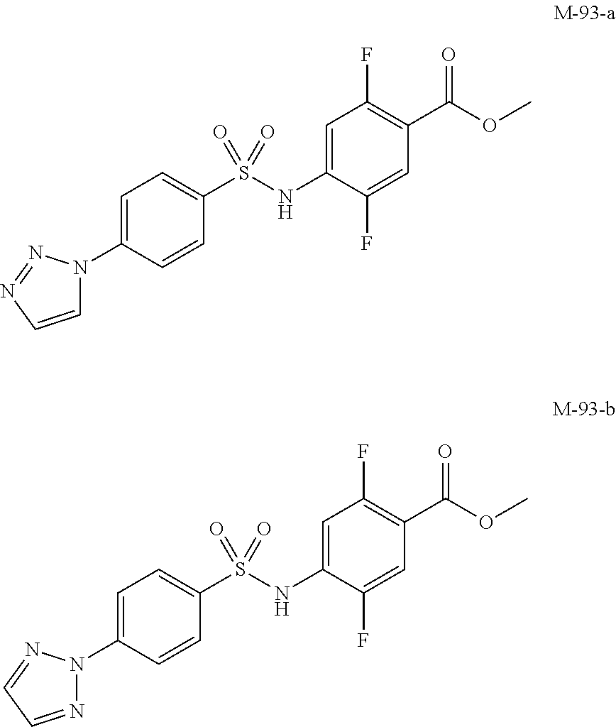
C1=C(NS(C2=CC=C(N3N=CC=N3)C=C2)(=O)=O)C(F)=CC(C(OC)=O)=C1F.C1=C(NS(C2=CC=C(N3C=CN=N3)C=C2)(=O)=O)C(F)=CC(C(OC)=O)=C1F
